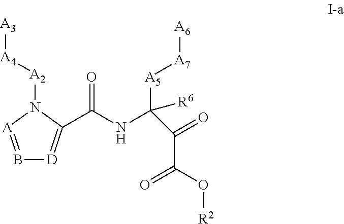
B1=[A]N([A2][A4][A3])C(C(NC([A5][A7][A6])([R6])C(=O)C(O[R2])=O)=O)=[D]1
